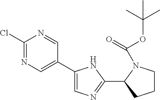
N1=C(Cl)N=CC(C2=CN=C(C3N(C(OC(C)(C)C)=O)CCC3)N2)=C1
